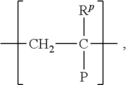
C(C(C)([Rp])P)C
